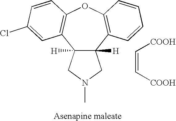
C12([H])C([H])(C3=C(OC4=C1C=C(Cl)C=C4)C=CC=C3)CN(C)C2.C(=C[COOH])[COOH]
